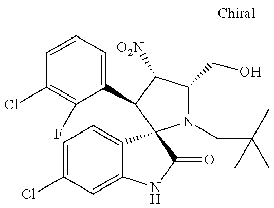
C1=CC=C(C2C([O2N])C(CO)N(CC(C)(C)C)C23C2=CC=C(Cl)C=C2NC3=O)C(F)=C1Cl
